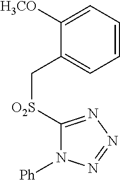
C1([H3CO])=CC=CC=C1C[O2S]C1=NN=NN1[Ph]
